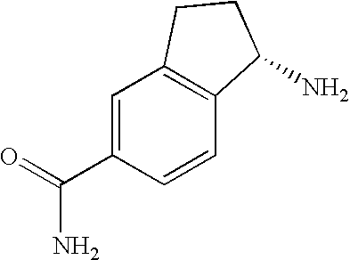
C1=C(C(=O)N)C=CC2=C1CCC2N
